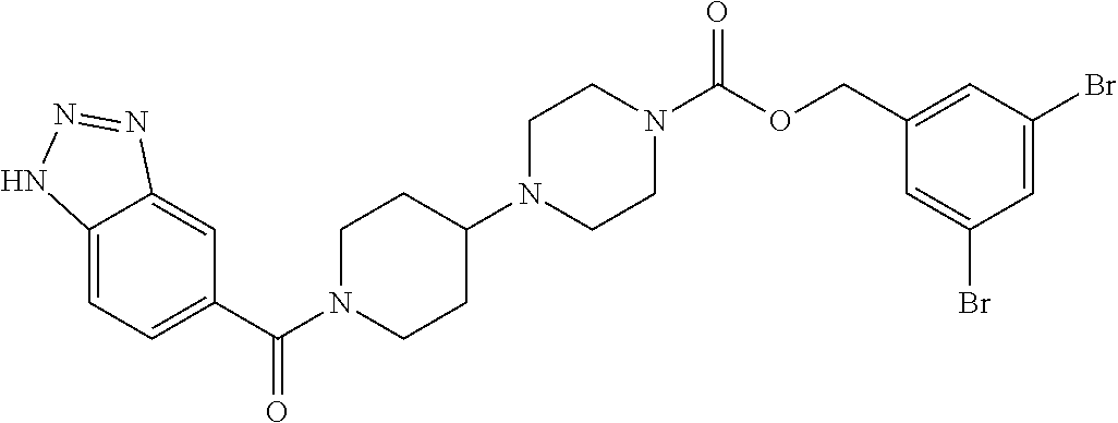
C12=CC=C(C(N3CCC(N4CCN(C(OCC5=CC(Br)=CC(Br)=C5)=O)CC4)CC3)=O)C=C1N=NN2
